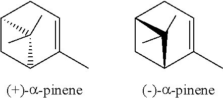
C12CC(C(C)=CC1)C2(C)C.C12CC(C(C)=CC1)C2(C)C
